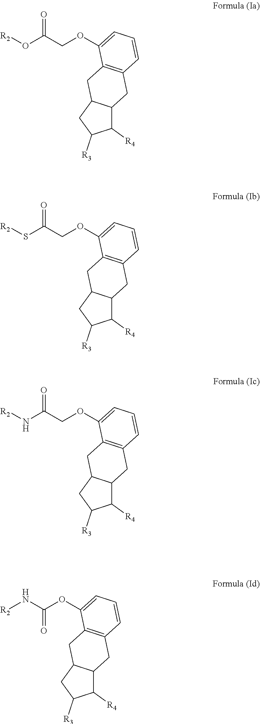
C1([R4])C2C(CC1[R3])CC1=C(C2)C=CC=C1OCC(O[R2])=O.C1([R4])C2C(CC1[R3])CC1=C(C2)C=CC=C1OCC(S[R2])=O.C1([R4])C2C(CC1[R3])CC1=C(C2)C=CC=C1OCC(N[R2])=O.C1([R4])C2C(CC1[R3])CC1=C(C2)C=CC=C1OC(N[R2])=O
